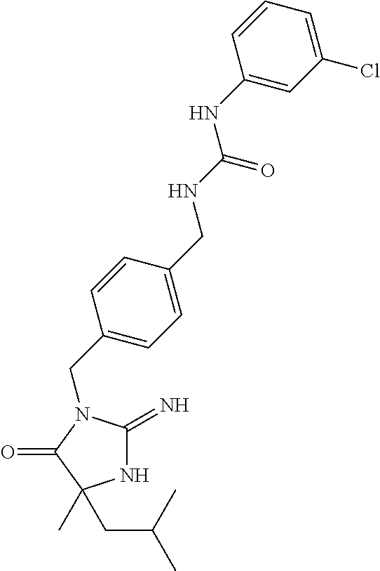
N1C(=N)N(CC2=CC=C(CNC(=O)NC3=CC(Cl)=CC=C3)C=C2)C(=O)C1(C)CC(C)C
